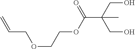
C=CCOCCOC(=O)C(CO)(CO)C
